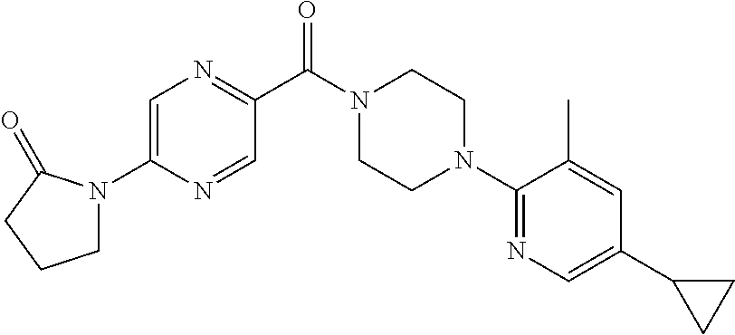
C1=C(N2CCCC2=O)N=CC(C(N2CCN(C3=NC=C(C4CC4)C=C3C)CC2)=O)=N1
